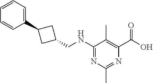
N(C1=NC(C)=NC(C(O)=O)=C1C)CC1CC(C2=CC=CC=C2)C1
